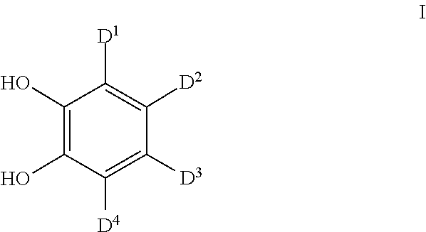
OC1=C(O)C([D1])=C([D2])C([D3])=C1[D4]
